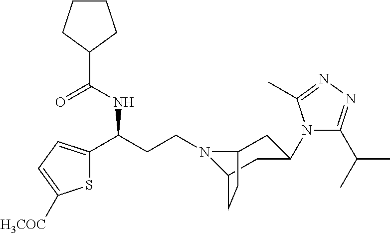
N1(CCC(C2=CC=C([H3COC])S2)NC(C2CCCC2)=O)C2CC(N3C(C(C)C)=NN=C3C)CC1CC2
